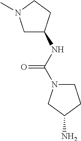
C1C(NC(N2CCC(N)C2)=O)CCN1C
